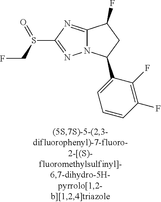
C12=NC(S(CF)=O)=NN1C(C1=CC=CC(F)=C1F)CC2F
